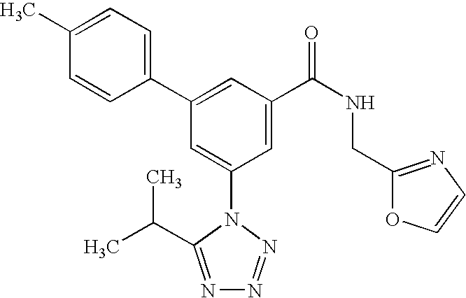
C1(C2=CC(C(NCC3=NC=CO3)=O)=CC(N3C(C(C)C)=NN=N3)=C2)=CC=C(C)C=C1
